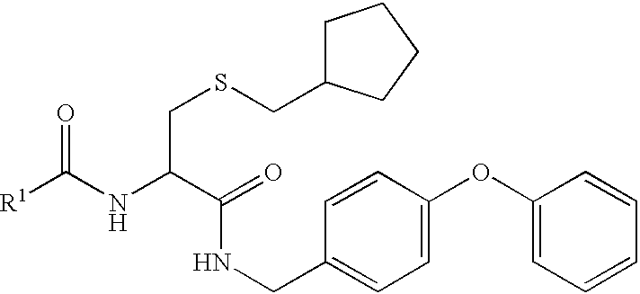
[R1]C(NC(C(=O)NCC1=CC=C(OC2=CC=CC=C2)C=C1)CSCC1CCCC1)=O
